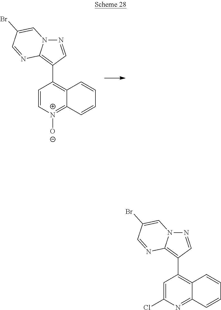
N1=CC(C2=C3C(=NC(Cl)=C2)C=CC=C3)=C2N1C=C(Br)C=N2.N1=CC(C2=C3C(=[N+]([O-])C=C2)C=CC=C3)=C2N1C=C(Br)C=N2
